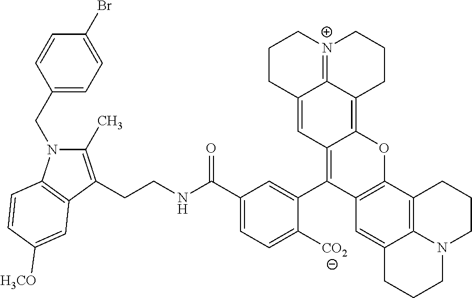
C1(CN2C(C)=C(CCNC(C3=CC=C([CO2])C(C4=C5C(=C6C7=[N+](CCC6)CCCC7=C5)OC5=C4C=C4C6=C5CCCN6CCC4)=C3)=O)C3=C2C=CC([H3CO])=C3)=CC=C(Br)C=C1
